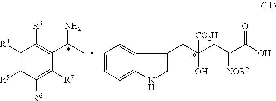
C1=CC=C2C(=C1)C(CC(CC(C(O)=O)=[NOR2])(O)[CO2H])=CN2.C1([R4])=C([R5])C([R6])=C([R7])C(C(N)C)=C1[R3]
